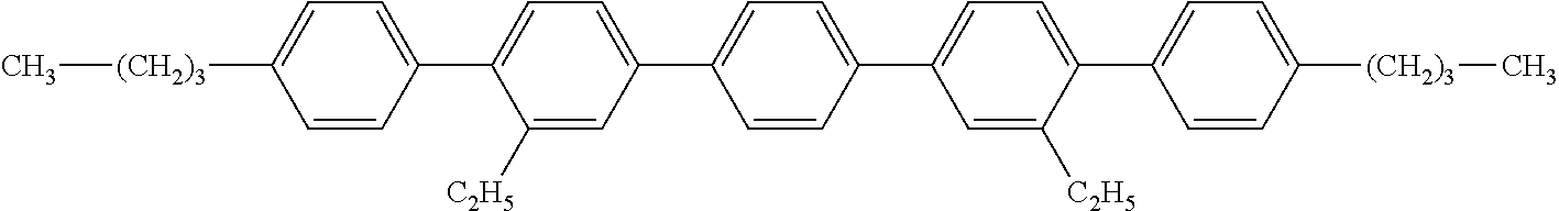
C1=CC([(CH2)3]C)=CC=C1C1=CC=C(C2=CC=C(C3=CC=C(C4=CC=C([(CH2)3]C)C=C4)C([C2H5])=C3)C=C2)C=C1[C2H5]
